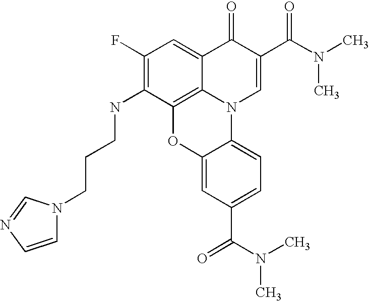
C1(F)=C(NCCCN2C=CN=C2)C2=C3C(=C1)C(=O)C(C(N(C)C)=O)=CN3C1=CC=C(C(=O)N(C)C)C=C1O2
